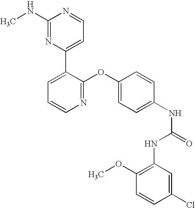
C1(NC)=NC(C2=CC=CN=C2OC2=CC=C(NC(=O)NC3=C(OC)C=CC(Cl)=C3)C=C2)=CC=N1
